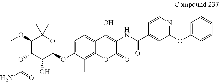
C1(OC)C(OC(N)=O)C(O)C(OC2=CC=C3C(=C2C)OC(=O)C(NC(=O)C2=CC(OC4=CC=CC=C4)=NC=C2)=C3O)OC1(C)C
